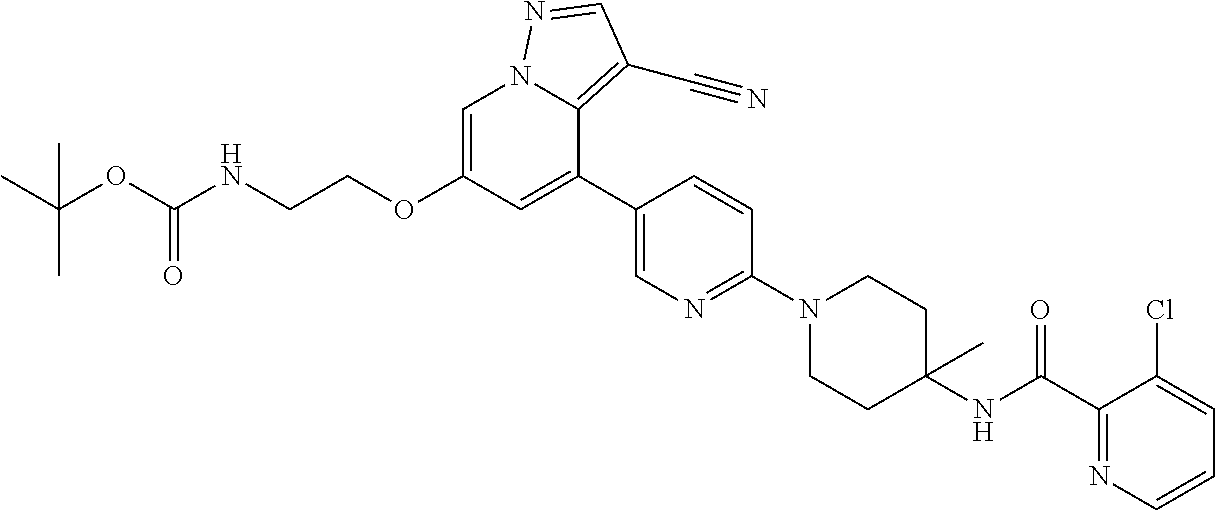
C1=C(OCCNC(OC(C)(C)C)=O)C=C(C2=CN=C(N3CCC(NC(C4=NC=CC=C4Cl)=O)(C)CC3)C=C2)C2=C(C#N)C=NN12
